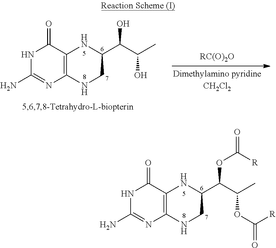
N1C(N)=NC2=C(C1=O)NC(C(C(O)C)O)CN2.N1C(N)=NC2=C(C1=O)NC(C(C(OC([R])=O)C)OC([R])=O)CN2
